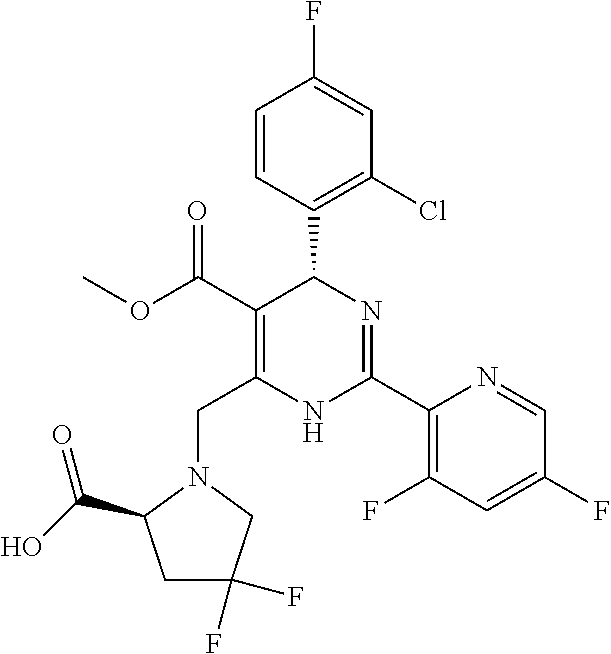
C1=CC(C2C(C(=O)OC)=C(CN3C(C(O)=O)CC(F)(F)C3)NC(C3=C(F)C=C(F)C=N3)=N2)=C(Cl)C=C1F
